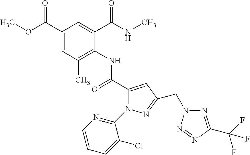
C1(C(OC)=O)=CC(C)=C(NC(C2=CC(CN3N=C(C(F)(F)F)N=N3)=NN2C2=NC=CC=C2Cl)=O)C(C(NC)=O)=C1
